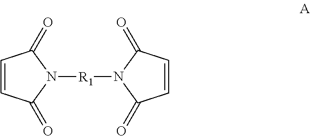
C1=CC(=O)N([R1]N2C(=O)C=CC2=O)C1=O
